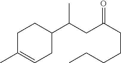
C1C(C)=CCC(C(CC(CCCCC)=O)C)C1
